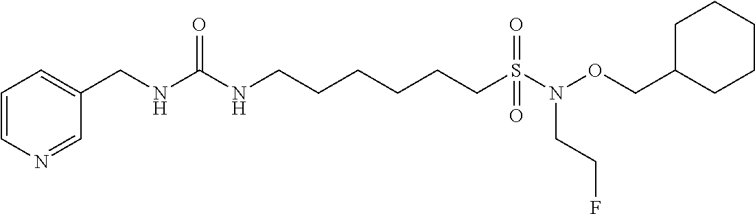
N1=CC(CNC(NCCCCCCS(N(OCC2CCCCC2)CCF)(=O)=O)=O)=CC=C1
